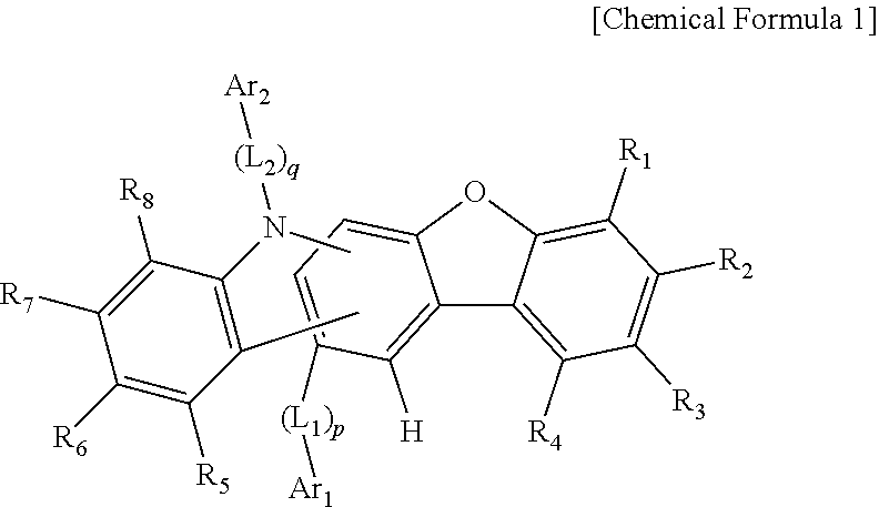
C12=C([H])C([(L1)p][Ar1])=CC=C1OC1=C([R1])C([R2])=C([R3])C([R4])=C21.CN(C1=C(C)C([R5])=C([R6])C([R7])=C1[R8])[(L2)q][Ar2]
